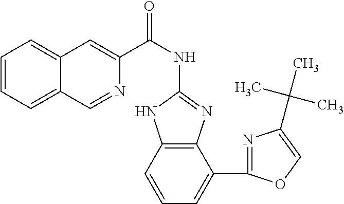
C1=CC=C2C(=C1)C=C(C(NC1=NC3=C(N1)C=CC=C3C1=NC(C(C)(C)C)=CO1)=O)N=C2
